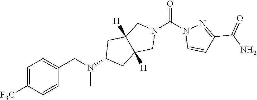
O=C(N1C=CC(C(N)=O)=N1)N1CC2([H])C([H])(C1)CC(N(CC1=CC=C([F3C])C=C1)C)C2
